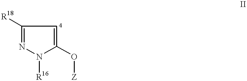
C1(O[Z])=CC([R18])=NN1[R16]
